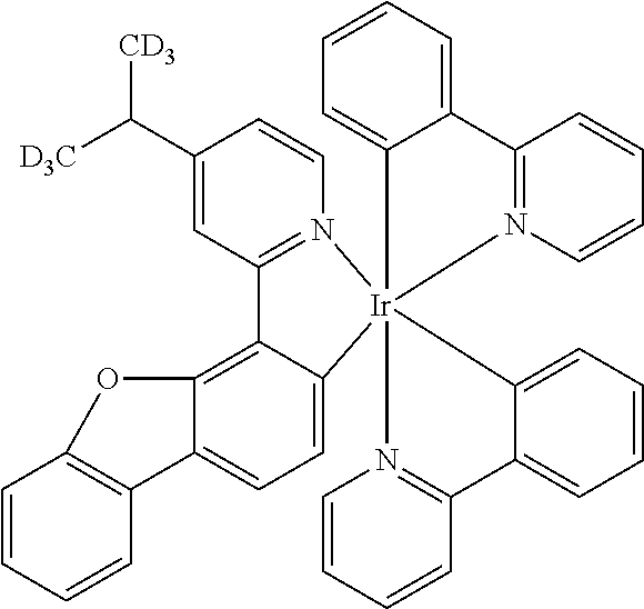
C1(C([D3C])[CD3])=CC2=N(C=C1)[Ir]13(C4=CC=C5C(=C24)OC2=C5C=CC=C2)(C2=CC=CC=C2C2=N1C=CC=C2)N1=C(C=CC=C1)C1=CC=CC=C31
